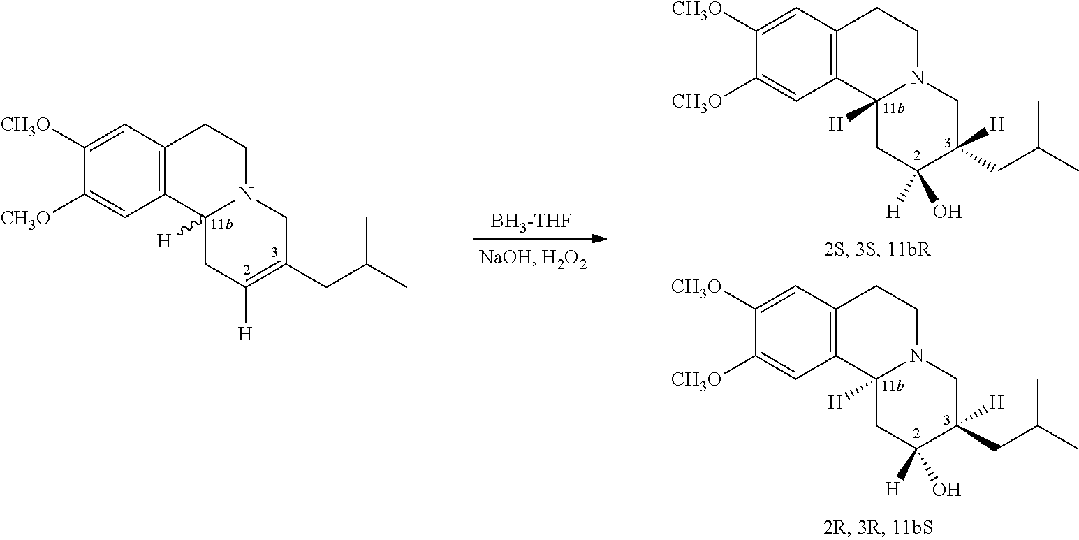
C1([CH3O])=CC2=C(C=C1[CH3O])C1([H])N(CC2)CC(CC(C)C)=C([H])C1.[BH3-THF].C1([CH3O])=CC2=C(C=C1[CH3O])C1([H])N(CC2)CC(CC(C)C)([H])C(O)([H])C1.C1([CH3O])=CC2=C(C=C1[CH3O])C1([H])N(CC2)CC(CC(C)C)([H])C(O)([H])C1
